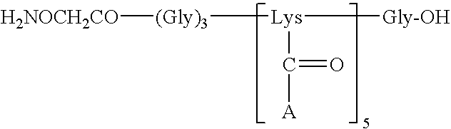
[(Gly)3]([Lys]([Gly-OH])C([A])=O)[H2NOCH2CO]
